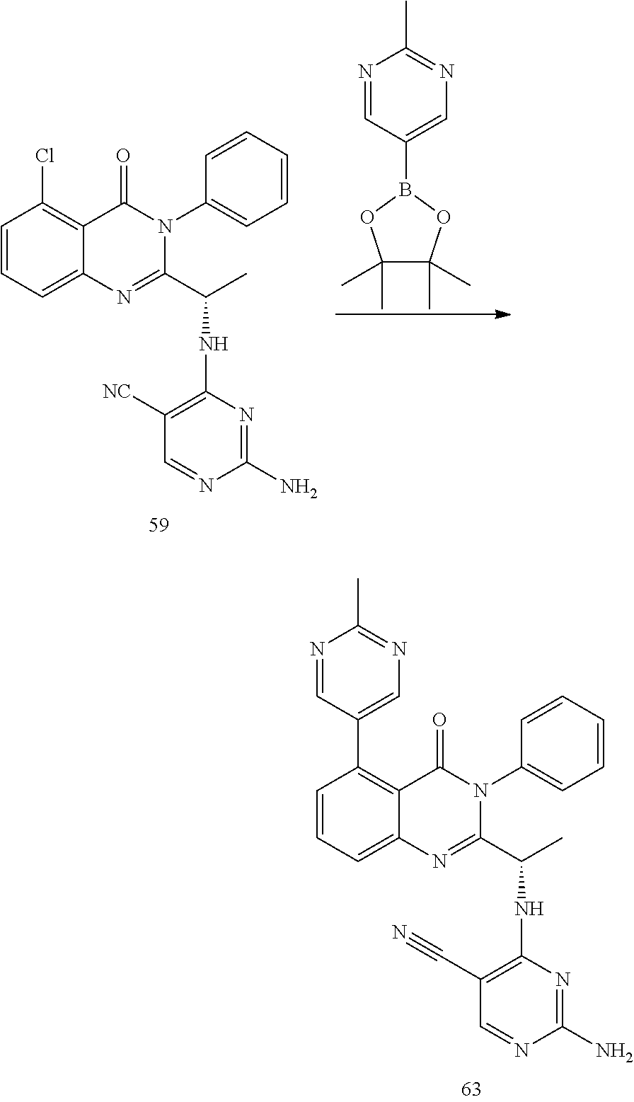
C1(B2OC(C)(C)C(C)(C)O2)=CN=C(C)N=C1.C1=CC=CC=C1N1C(=O)C2=C(Cl)C=CC=C2N=C1C(C)NC1=C([NC])C=NC(N)=N1.C1=CC=CC=C1N1C(=O)C2=C(C3=CN=C(C)N=C3)C=CC=C2N=C1C(C)NC1=C(C#N)C=NC(N)=N1
